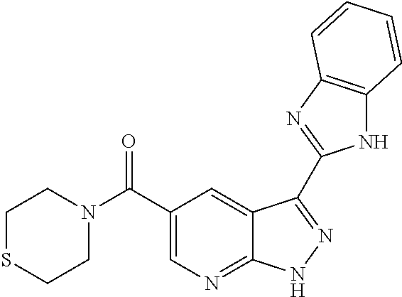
C(C1=CN=C2C(=C1)C(C1=NC3=C(N1)C=CC=C3)=NN2)(=O)N1CCSCC1
